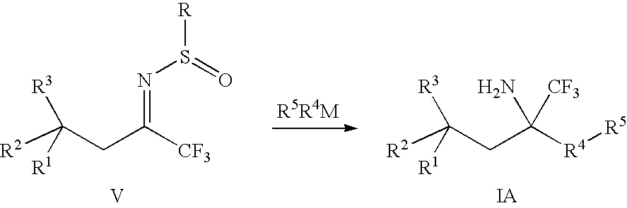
[R]S(=O)N=C(CC([R2])([R3])[R1])[CF3].[V].C(CC([R2])([R3])[R1])([R4][R5])(N)[CF3].[IA]
